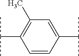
C1=CC(C(C)C)=CC(C)=C1C(C)C
